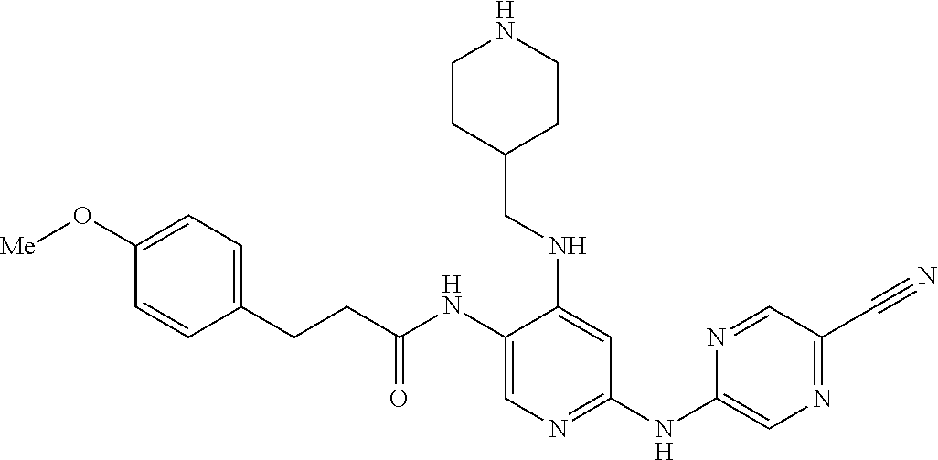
C1(NC(CCC2=CC=C(O[Me])C=C2)=O)=CN=C(NC2=CN=C(C#N)C=N2)C=C1NCC1CCNCC1
